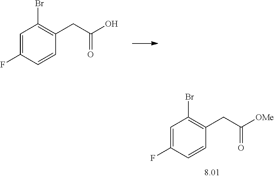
C1=C(F)C=CC(CC(O)=O)=C1Br.C1=C(F)C=CC(CC([OMe])=O)=C1Br
